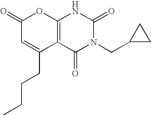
C1(=O)C=C(CCCC)C2=C(O1)NC(=O)N(CC1CC1)C2=O
